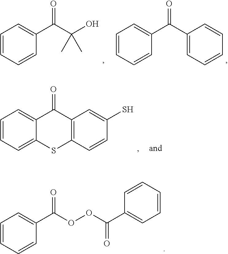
C1=CC=CC(C(C(O)(C)C)=O)=C1.C1=CC=CC(C(C2=CC=CC=C2)=O)=C1.C1=CC=C2C(=C1)C(=O)C1=C(C=CC(S)=C1)S2.C1=CC=CC(C(OOC(C2=CC=CC=C2)=O)=O)=C1
